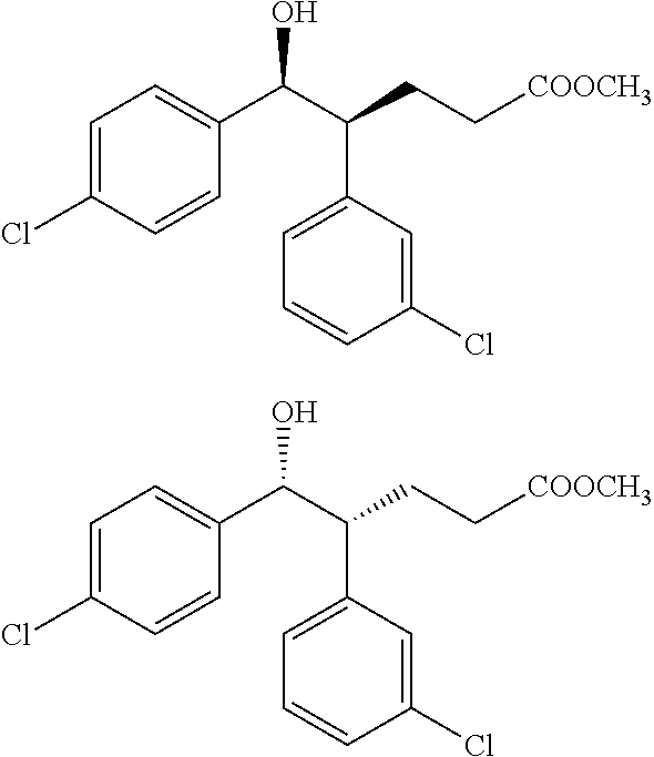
C1=C(Cl)C=CC(C(C(CC[COOCH3])C2=CC=CC(Cl)=C2)O)=C1.C1=C(Cl)C=CC(C(C(CC[COOCH3])C2=CC=CC(Cl)=C2)O)=C1
